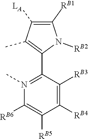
[LA]C1=C([RB1])N([RB2])C(C2=N(C)C([RB6])=C([RB5])C([RB4])=C2[RB3])=C1C
